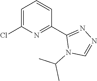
C1(C2=NC(Cl)=CC=C2)=NN=CN1C(C)C
